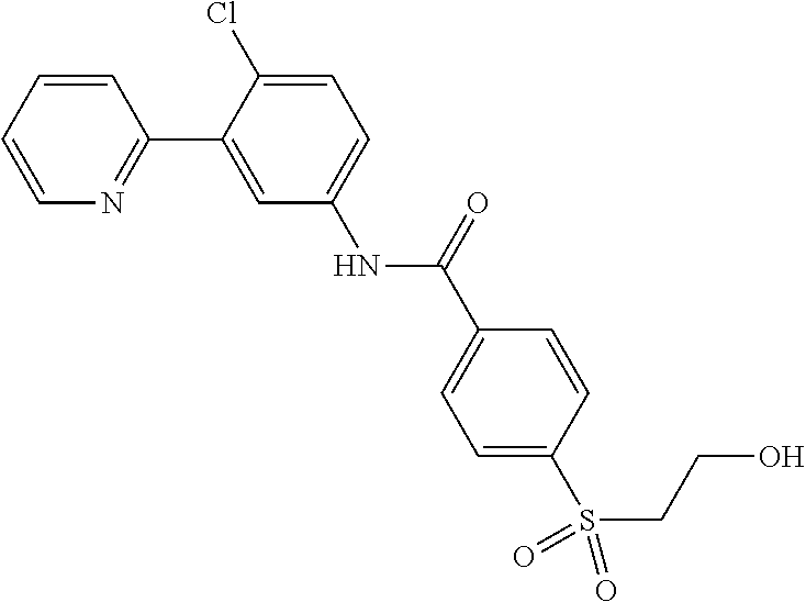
C1=CC=CN=C1C1=CC(NC(C2=CC=C(S(CCO)(=O)=O)C=C2)=O)=CC=C1Cl
